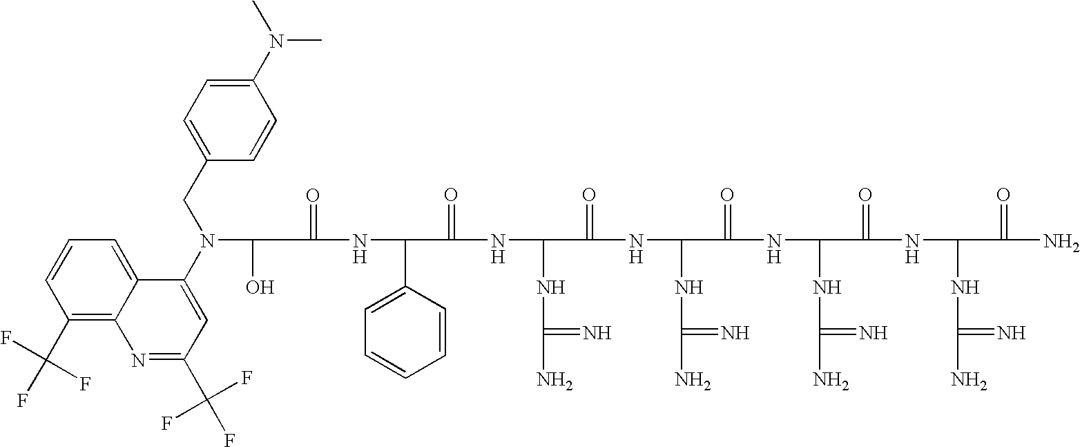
C(=O)(NC(C1=CC=CC=C1)C(=O)NC(NC(N)=N)C(=O)NC(NC(N)=N)C(=O)NC(NC(N)=N)C(=O)NC(NC(N)=N)C(=O)N)C(O)N(C1=CC(C(F)(F)F)=NC2=C(C(F)(F)F)C=CC=C12)CC1=CC=C(N(C)C)C=C1
